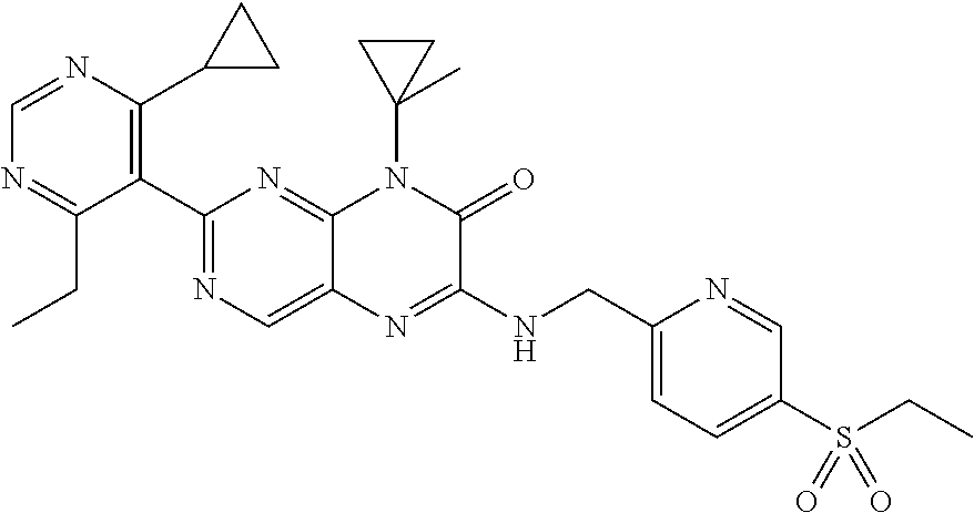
C1(C2=NC=C3C(=N2)N(C2(C)CC2)C(=O)C(NCC2=CC=C(S(=O)(=O)CC)C=N2)=N3)=C(C2CC2)N=CN=C1CC
